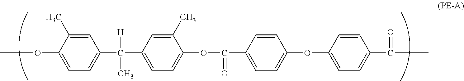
O(C1=CC=C(C([H])(C)C2=CC=C(OC(C3=CC=C(OC4=CC=C(C(=O)C)C=C4)C=C3)=O)C(C)=C2)C=C1C)C
